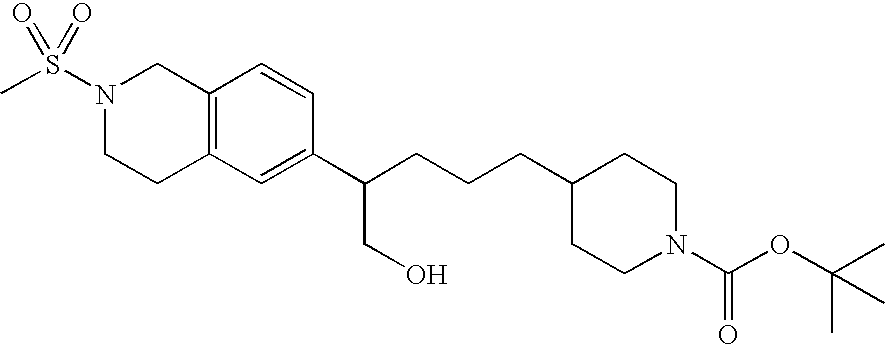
C12=C(C=C(C(CCCC3CCN(C(OC(C)(C)C)=O)CC3)CO)C=C1)CCN(S(C)(=O)=O)C2
